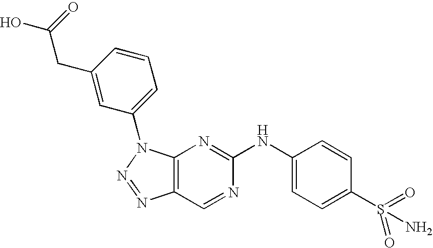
C12=C(N(C3=CC=CC(CC(O)=O)=C3)N=N1)N=C(NC1=CC=C(S(=O)(=O)N)C=C1)N=C2
